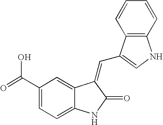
C1(C(=O)O)=CC=C2C(=C1)C(=CC1=CNC3=C1C=CC=C3)C(=O)N2
